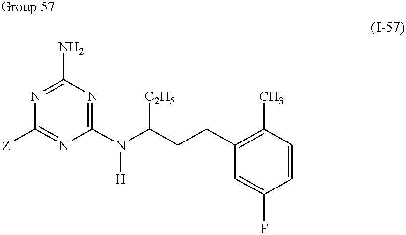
N1=C(N)N=C(N([H])C([C2H5])CCC2=C(C)C=CC(F)=C2)N=C1[Z]
